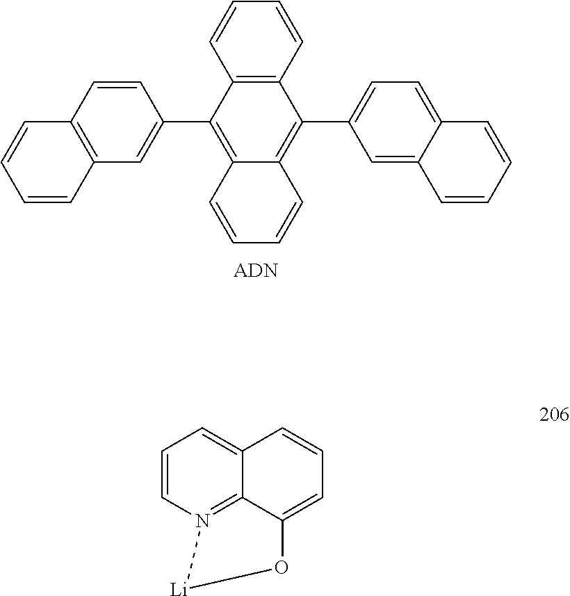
C1=CC2=C(C=C1)C(C1=CC3=C(C=C1)C=CC=C3)=C1C(=C2C2=CC=C3C(=C2)C=CC=C3)C=CC=C1.C1=CN2=C3C(=C1)C=CC=C3O[Li]2
